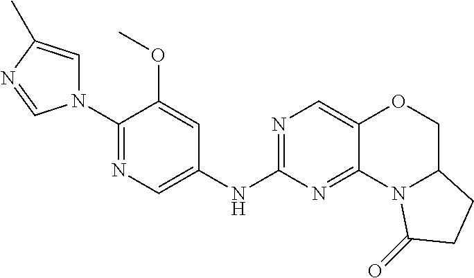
N1(C2=NC=C(NC3=NC=C4C(=N3)N3C(CO4)CCC3=O)C=C2OC)C=C(C)N=C1
